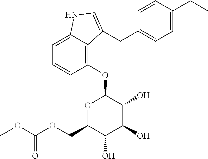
C1=C2C(=C(OC3OC(COC(OC)=O)C(O)C(O)C3O)C=C1)C(CC1=CC=C(CC)C=C1)=CN2
